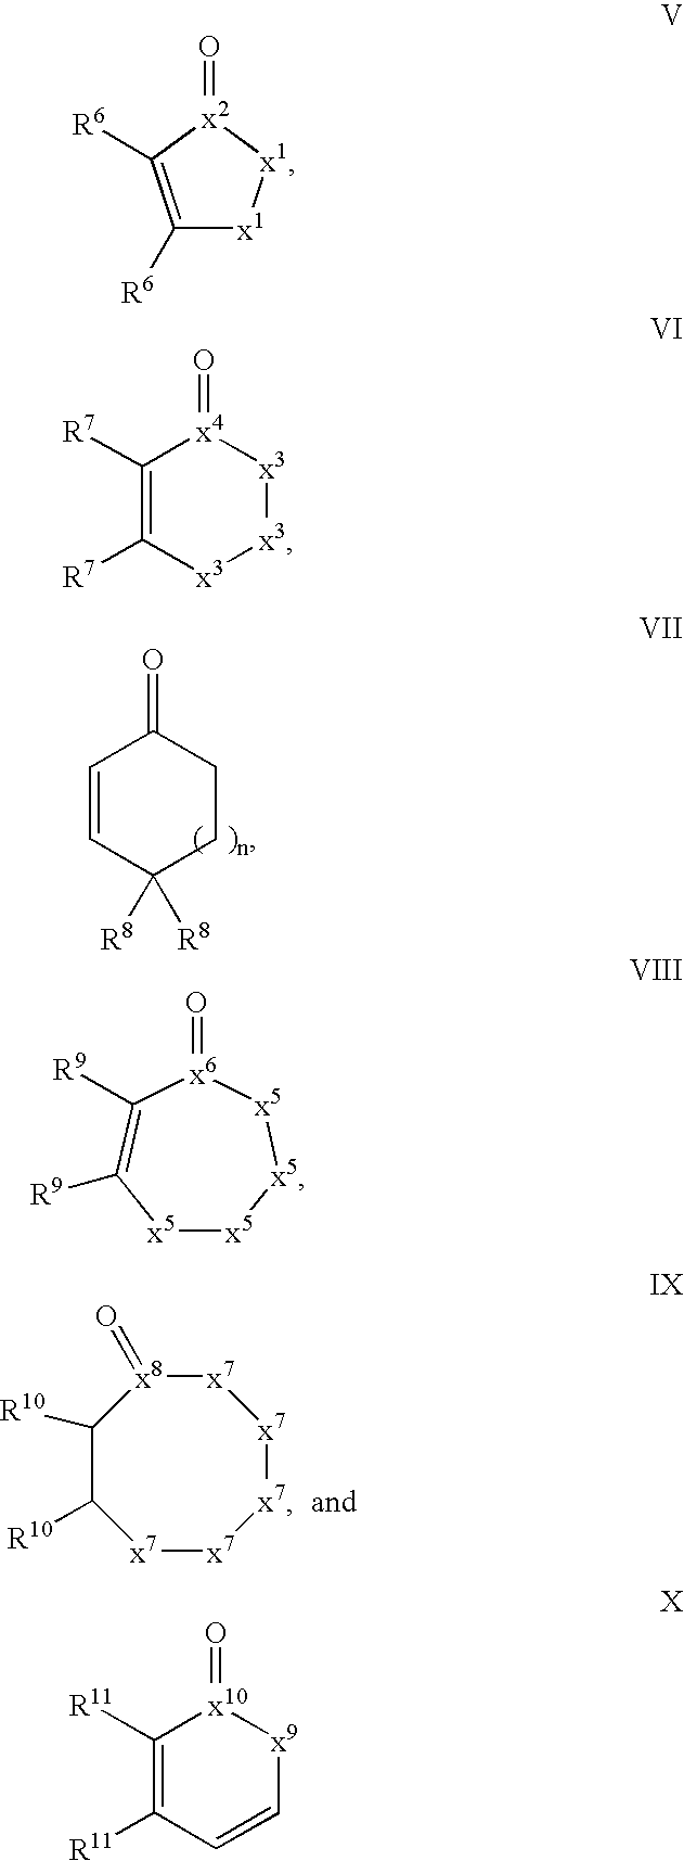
C1=CC([R8])([R8])CCC1=O.C1([R10])C([R10])[x7][x7][x7][x7][x7][x8]1=O.C1([R6])=C([R6])[x2](=O)[x1][x1]1.C1([R7])=C([R7])[x3][x3][x3][x4]1=O.[x5]1[x5][x5][x5][x6](=O)C([R9])=C1[R9].C1([R11])=C([R11])C=C[x9][x10]1=O
